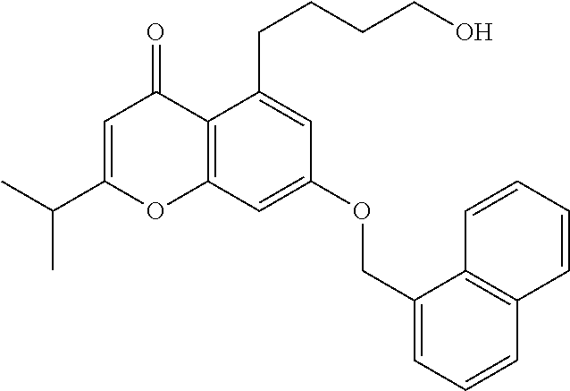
C1=C(C(C)C)OC2=C(C1=O)C(CCCCO)=CC(OCC1=CC=CC3=C1C=CC=C3)=C2
